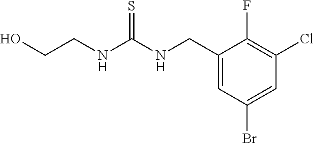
C1(CNC(NCCO)=S)=CC(Br)=CC(Cl)=C1F
